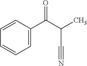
C1=CC=CC=C1C(C(C)C#N)=O
